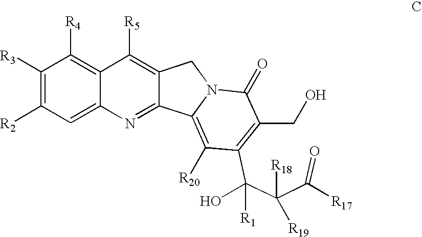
C1([R3])=C([R2])C=C2C(=C1[R4])C([R5])=C1C(=N2)C2=C([R20])C(C(C(C(=O)[R17])([R19])[R18])([R1])O)=C(CO)C(=O)N2C1
